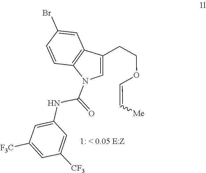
C(=COCCC1=CN(C(NC2=CC([F3C])=CC([CF3])=C2)=O)C2=C1C=C(Br)C=C2)[Me]
